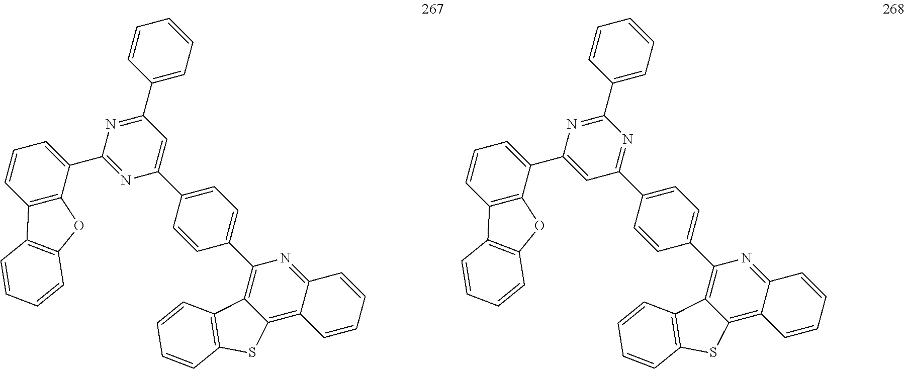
N1=C(C2=CC=CC3=C2OC2=C3C=CC=C2)N=C(C2=CC=CC=C2)C=C1C1=CC=C(C2=C3C(=C4C(=N2)C=CC=C4)SC2=C3C=CC=C2)C=C1.C1=C(C2=CC=CC3=C2OC2=C3C=CC=C2)N=C(C2=CC=CC=C2)N=C1C1=CC=C(C2=C3C(=C4C(=N2)C=CC=C4)SC2=C3C=CC=C2)C=C1
